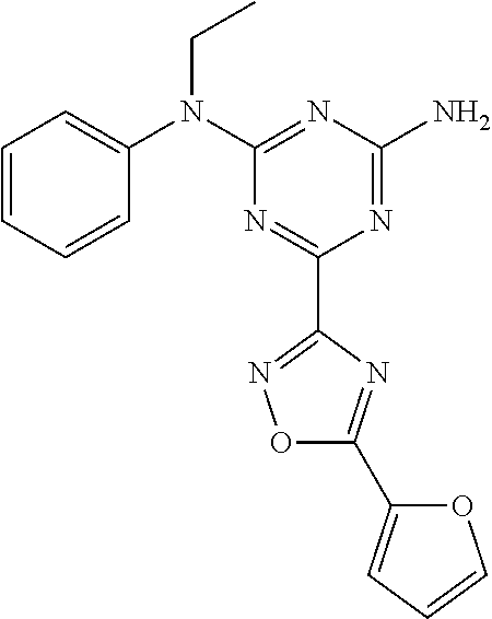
C1=CC=CC(N(C2=NC(N)=NC(C3=NOC(C4=CC=CO4)=N3)=N2)CC)=C1
